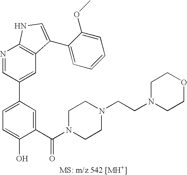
C1=C(C2=CC3=C(N=C2)NC=C3C2=CC=CC=C2OC)C=C(C(N2CCN(CCN3CCOCC3)CC2)=O)C(O)=C1
